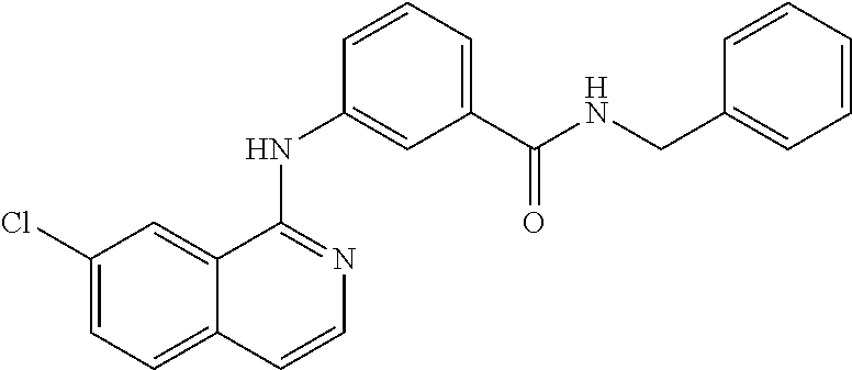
C1(Cl)=CC=C2C(=C1)C(NC1=CC(C(NCC3=CC=CC=C3)=O)=CC=C1)=NC=C2
